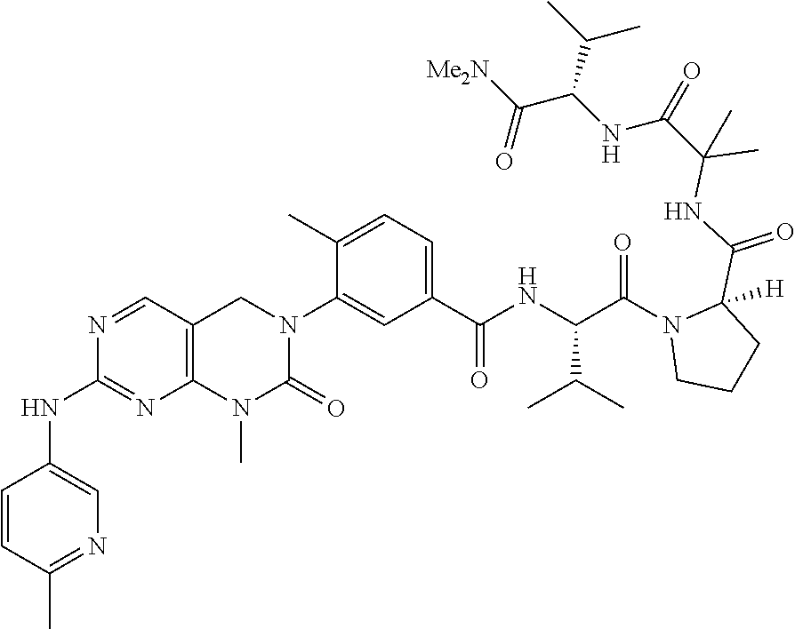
C1=CC(C)=NC=C1NC1=NC2=C(C=N1)CN(C1=CC(C(NC(C(=O)N3CCCC3(C(NC(C(NC(C([Me2N])=O)C(C)C)=O)(C)C)=O)[H])C(C)C)=O)=CC=C1C)C(=O)N2C
